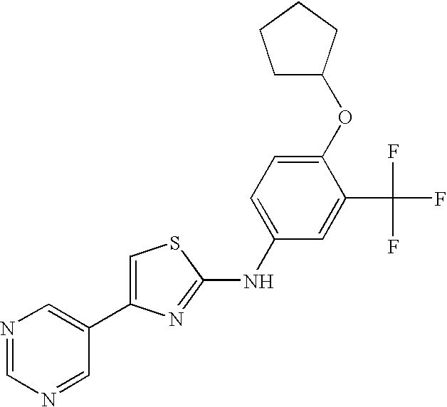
C1=C(C2=CN=CN=C2)N=C(NC2=CC=C(OC3CCCC3)C(C(F)(F)F)=C2)S1
